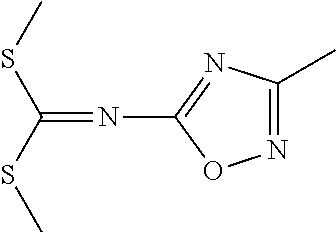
N1=C(C)N=C(N=C(SC)SC)O1
